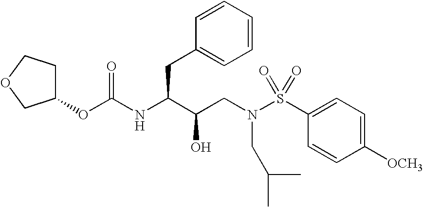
O(C(NC(C(CN(S(C1=CC=C([OCH3])C=C1)(=O)=O)CC(C)C)O)CC1=CC=CC=C1)=O)C1CCOC1
